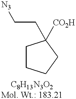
C1CCCC1(CC[N3])[CO2H]
